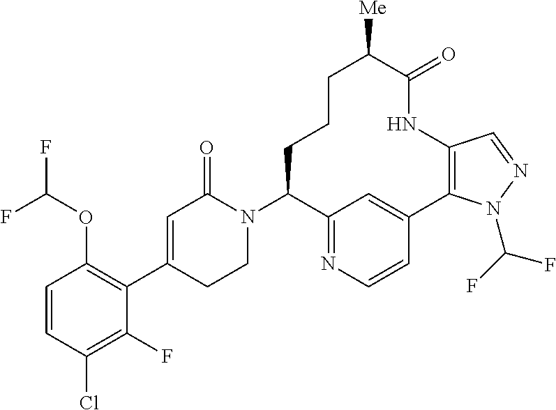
C1=CC(Cl)=C(F)C(C2=CC(=O)N(C3C4=NC=CC(=C4)C4=C(NC(=O)C([Me])CCC3)C=NN4C(F)F)CC2)=C1OC(F)F
